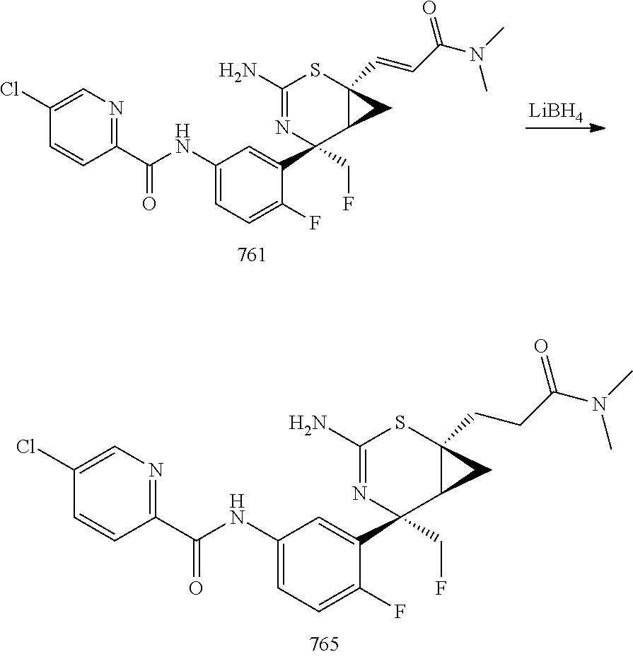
C1(C(NC2=CC=C(F)C(C3(CF)C4C(CCC(N(C)C)=O)(SC(N)=N3)C4)=C2)=O)=NC=C(Cl)C=C1.[LiBH4].C1(C(NC2=CC=C(F)C(C3(CF)C4C(C=CC(=O)N(C)C)(SC(N)=N3)C4)=C2)=O)=NC=C(Cl)C=C1
